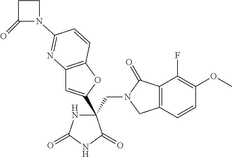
C12=C(OC(C3(CN4CC5=C(C4=O)C(F)=C(OC)C=C5)NC(=O)NC3=O)=C1)C=CC(N1CCC1=O)=N2
